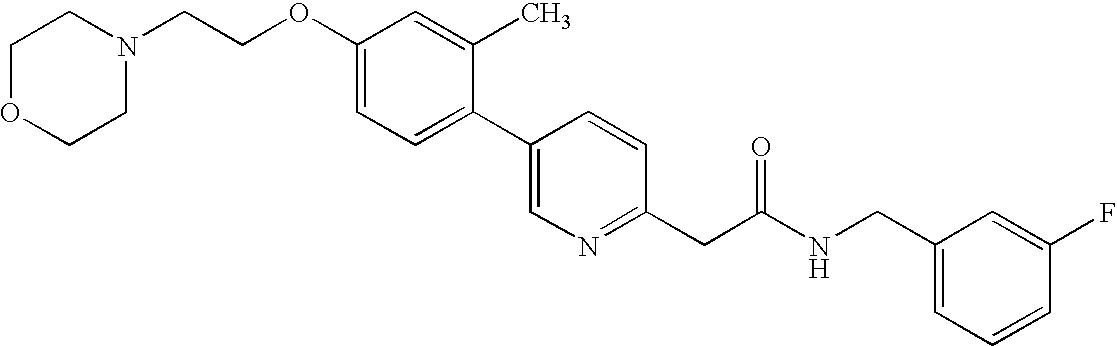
C1(OCCN2CCOCC2)=CC=C(C2=CN=C(CC(NCC3=CC=CC(F)=C3)=O)C=C2)C(C)=C1
